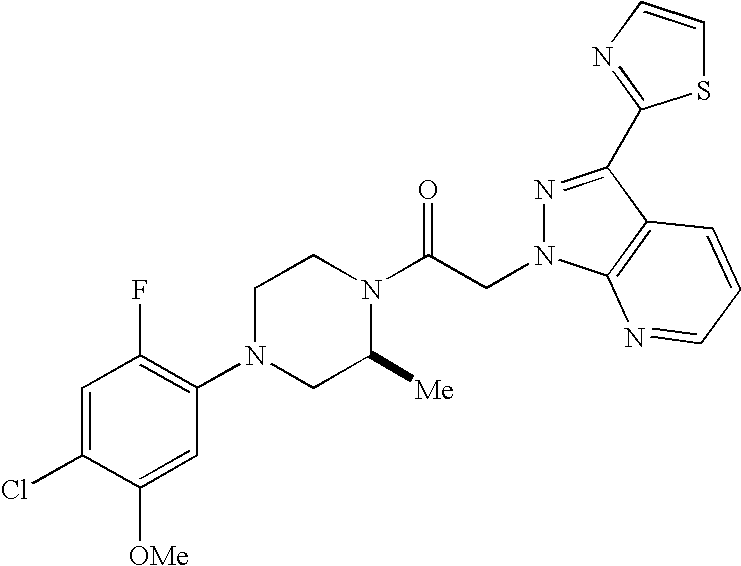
C1=C(Cl)C([OMe])=CC(N2CC([Me])N(C(CN3N=C(C4=NC=CS4)C4=C3N=CC=C4)=O)CC2)=C1F
